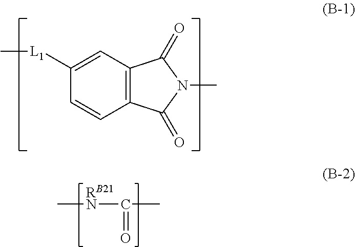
C12=C(C=C([L1]C)C=C1)C(=O)N(C)C2=O.C[RB21N]C(C)=O
